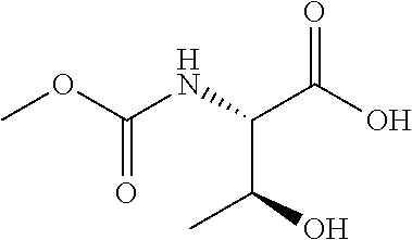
COC(=O)NC(C(O)=O)C(C)O
